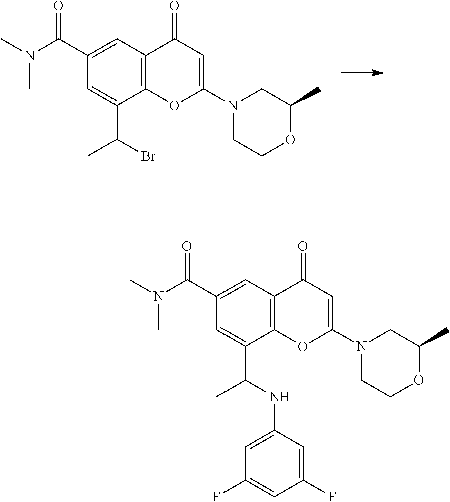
C1=C(C(N(C)C)=O)C=C(C(Br)C)C2=C1C(=O)C=C(N1CCOC(C)C1)O2.C1=C(C(N(C)C)=O)C=C(C(NC2=CC(F)=CC(F)=C2)C)C2=C1C(=O)C=C(N1CCOC(C)C1)O2
